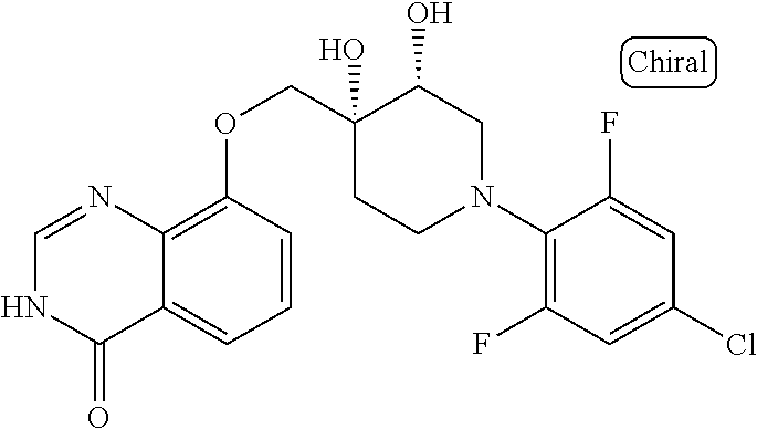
C1(N2CC(O)C(O)(COC3=C4C(=CC=C3)C(=O)NC=N4)CC2)=C(F)C=C(Cl)C=C1F
